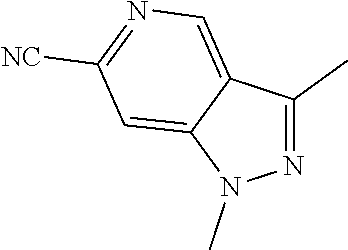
C1=C2C(=CN=C1[NC])C(C)=NN2C
